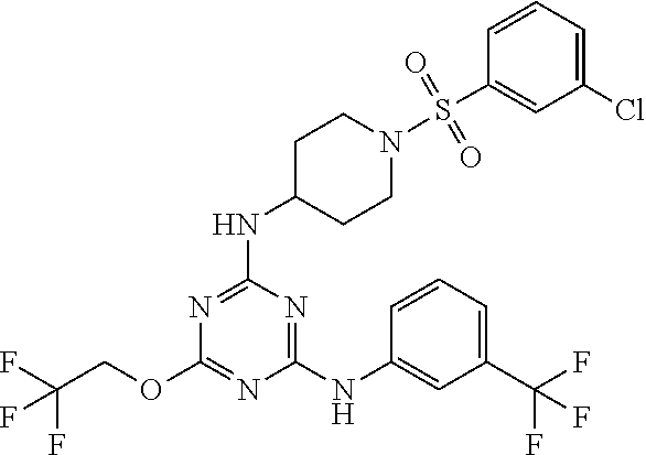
FC(COC1=NC(NC2=CC(C(F)(F)F)=CC=C2)=NC(NC2CCN(S(C3=CC(Cl)=CC=C3)(=O)=O)CC2)=N1)(F)F
